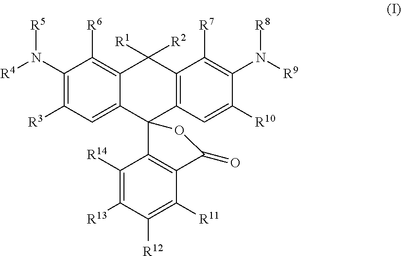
N([R8])([R9])C1=C([R7])C2=C(C3(C4=CC([R3])=C(N([R5])[R4])C([R6])=C4C2([R1])[R2])C2=C(C([R11])=C([R12])C([R13])=C2[R14])C(=O)O3)C=C1[R10]
